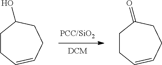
C1CC=CCCC1O.C1CC=CCCC1=O
